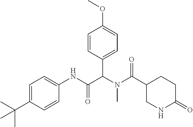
C1=C(C(C)(C)C)C=CC(NC(C(N(C(=O)C2CNC(=O)CC2)C)C2=CC=C(OC)C=C2)=O)=C1
